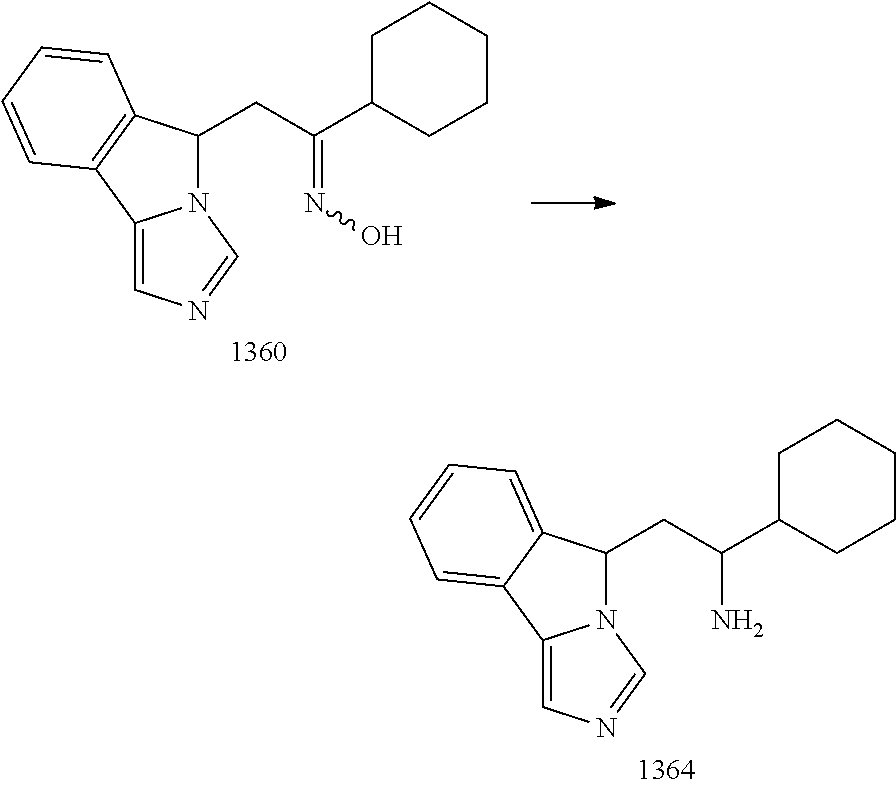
N12C(CC(C3CCCCC3)=NO)C3=C(C1=CN=C2)C=CC=C3.N12C(CC(C3CCCCC3)N)C3=CC=CC=C3C1=CN=C2
